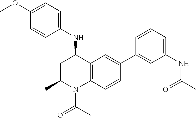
N(C1CC(C)N(C(C)=O)C2=C1C=C(C1=CC(NC(C)=O)=CC=C1)C=C2)C1=CC=C(OC)C=C1
